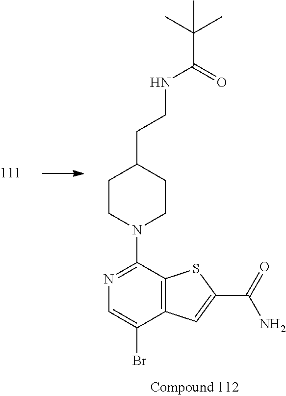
C12=C(SC(C(=O)N)=C1)C(N1CCC(CCNC(C(C)(C)C)=O)CC1)=NC=C2Br
